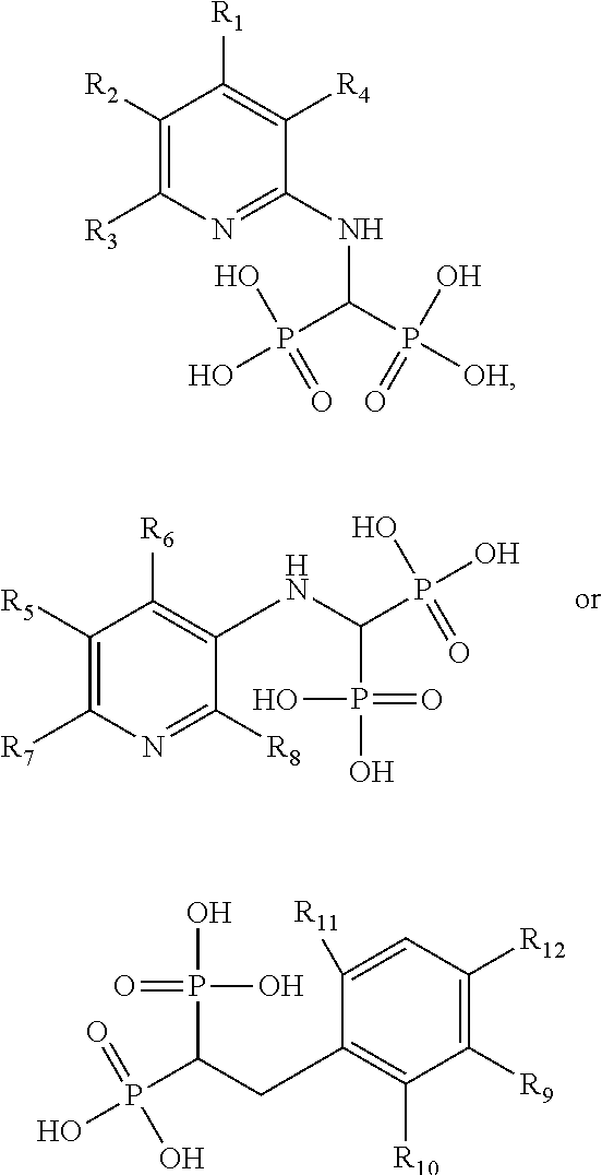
OP(C(P(=O)(O)O)NC1=C([R6])C([R5])=C([R7])N=C1[R8])(=O)O.P([OH])(=O)(O)C(P(=O)(O)O)NC1=NC([R3])=C([R2])C([R1])=C1[R4].P(O)(=O)(C(P(=O)(O)O)CC1=C([R10])C([R9])=C([R12])C=C1[R11])O
